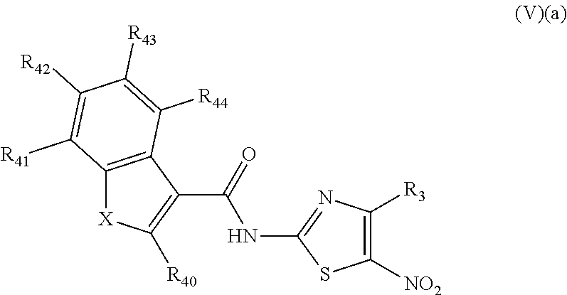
[X]1C2=C(C(C(NC3=NC([R3])=C([NO2])S3)=O)=C1[R40])C([R44])=C([R43])C([R42])=C2[R41]
